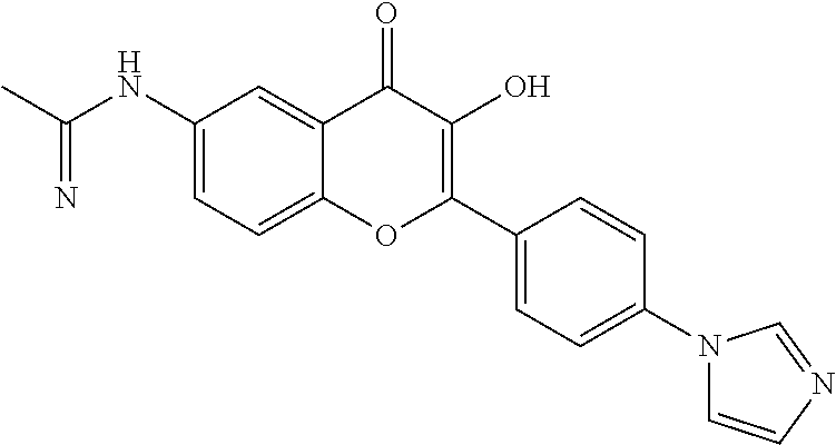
C(NC1=CC=C2C(=C1)C(=O)C(O)=C(C1=CC=C(N3C=CN=C3)C=C1)O2)(C)=N
